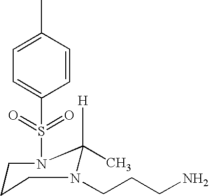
C1CCN(CCCN)C([H])(C)N1S(=O)(=O)C1=CC=C(C)C=C1
